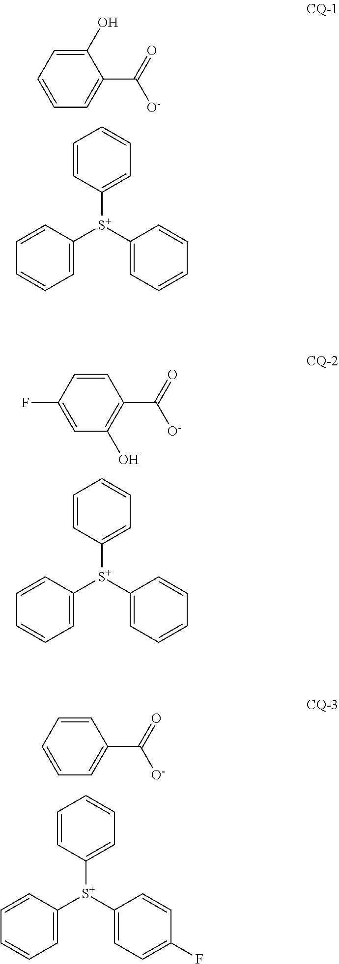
C1=CC([S+](C2=CC=CC=C2)C2=CC=CC=C2)=CC=C1.C1(C(=O)[O-])=CC=CC=C1O.C1=CC([S+](C2=CC=CC=C2)C2=CC=CC=C2)=CC=C1.C1(C(=O)[O-])=C(O)C=C(F)C=C1.C1=CC([S+](C2=CC=C(F)C=C2)C2=CC=CC=C2)=CC=C1.C1(C(=O)[O-])=CC=CC=C1
